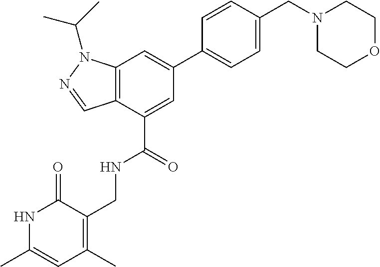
N1C(C)=CC(C)=C(CNC(C2=CC(C3=CC=C(CN4CCOCC4)C=C3)=CC3=C2C=NN3C(C)C)=O)C1=O
